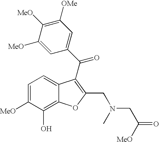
C1=C([MeO])C(O)=C2C(=C1)C(C(C1=CC([OMe])=C([MeO])C([MeO])=C1)=O)=C(CN(CC(=O)[MeO])C)O2
